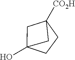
C1CC2([CO2H])CC1(O)C2
